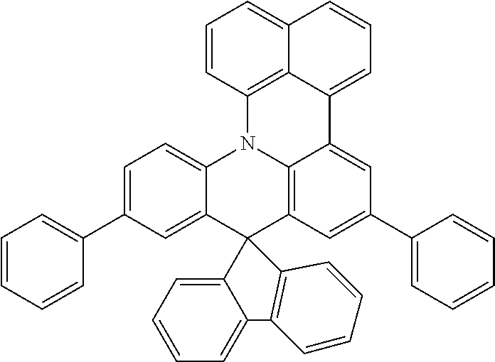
C1=C(C2=CC=CC=C2)C=C2C(=C1)N1C3=C(C=C(C4=CC=CC=C4)C=C3C3=CC=CC4=CC=CC1=C43)C21C2=CC=CC=C2C2=C1C=CC=C2
